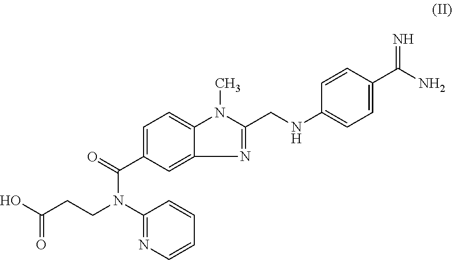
C1=C(C(=O)N(C2=NC=CC=C2)CCC(O)=O)C=C2C(=C1)N(C)C(CNC1=CC=C(C(N)=N)C=C1)=N2
